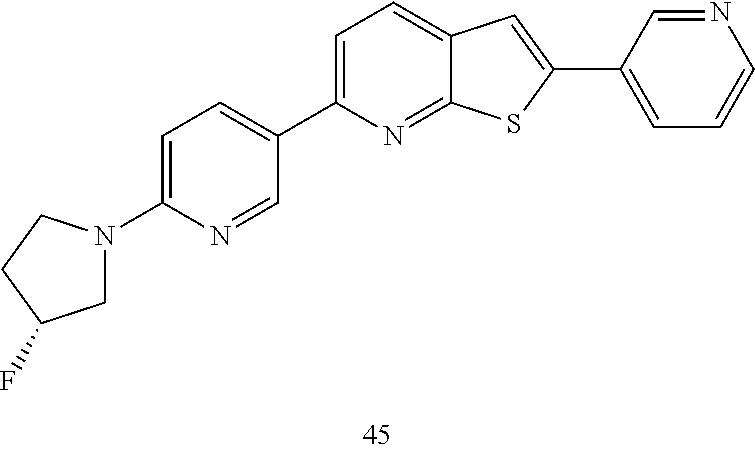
C1=C(N2CC(F)CC2)N=CC(C2=CC=C3C(=N2)SC(C2=CC=CN=C2)=C3)=C1
